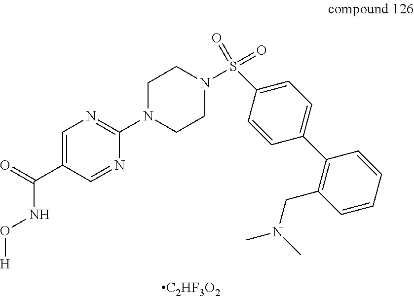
C1=C(C(=O)NO[H])C=NC(N2CCN(S(C3=CC=C(C4=C(CN(C)C)C=CC=C4)C=C3)(=O)=O)CC2)=N1.[C2HF3O2]
